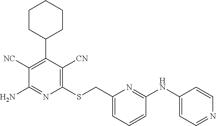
C1([NC])=C(C2CCCCC2)C([CN])=C(SCC2=CC=CC(NC3=CC=NC=C3)=N2)N=C1N
